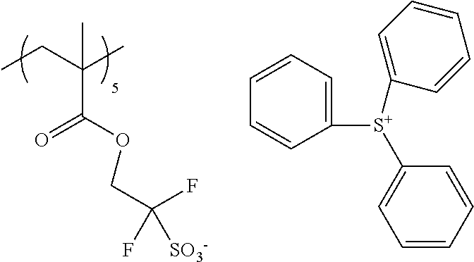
CCC(C)(C(OCC(F)(F)[SO3-])=O)C.C1=CC=C([S+](C2=CC=CC=C2)C2=CC=CC=C2)C=C1
